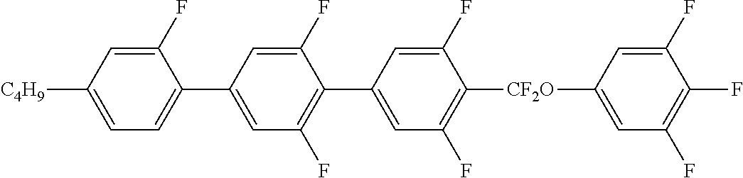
C1(F)=CC(C2=CC=C([C4H9])C=C2F)=CC(F)=C1C1=CC(F)=C([CF2O]C2=CC(F)=C(F)C(F)=C2)C(F)=C1
